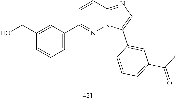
C1(C2=CC=CC(CO)=C2)=NN2C(=NC=C2C2=CC(C(=O)C)=CC=C2)C=C1
